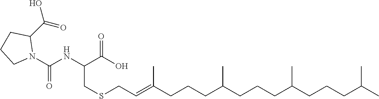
N(C(C(O)=O)CSCC=C(CCCC(CCCC(CCCC(C)C)C)C)C)C(N1C(C(=O)O)CCC1)=O
